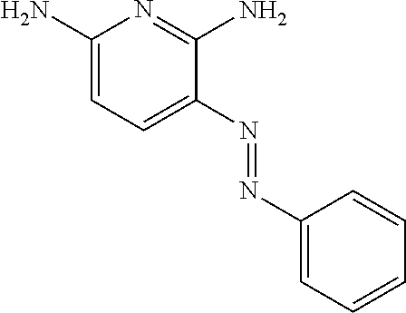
C1(N)=CC=C(N=NC2=CC=CC=C2)C(N)=N1
